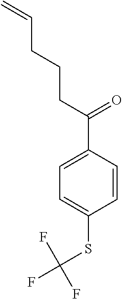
C1=CC(C(CCCC=C)=O)=CC=C1SC(F)(F)F
